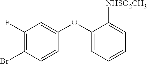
C1=CC(OC2=CC=CC=C2[NHSO2CH3])=CC(F)=C1Br
